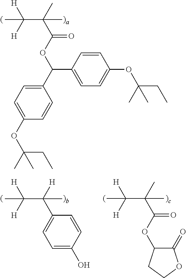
C(C(C)(C(OC(C1=CC=C(OC(C)(CC)C)C=C1)C1=CC=C(OC(CC)(C)C)C=C1)=O)C)([H])([H])C.C(C([H])(C1=CC=C(O)C=C1)C)([H])([H])C.C(C(C)(C(OC1C(=O)OCC1)=O)C)([H])([H])C
